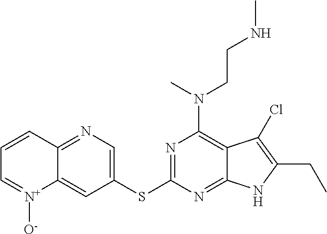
N1=C(SC2=CN=C3C(=C2)[N+]([O-])=CC=C3)N=C2C(=C1N(CCNC)C)C(Cl)=C(CC)N2
